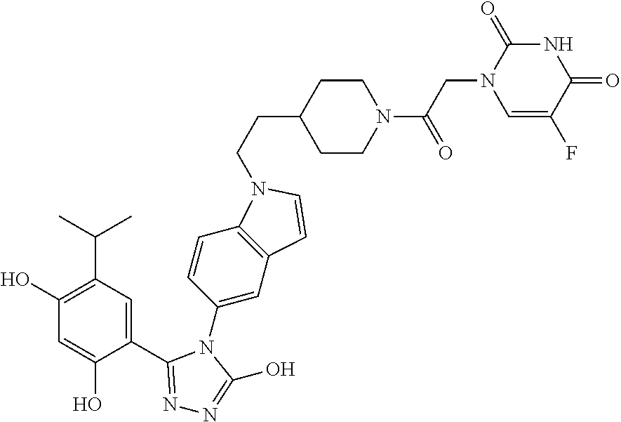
C1(N2C(O)=NN=C2C2=CC(C(C)C)=C(O)C=C2O)=CC2=C(C=C1)N(CCC1CCN(C(CN3C=C(F)C(=O)NC3=O)=O)CC1)C=C2
